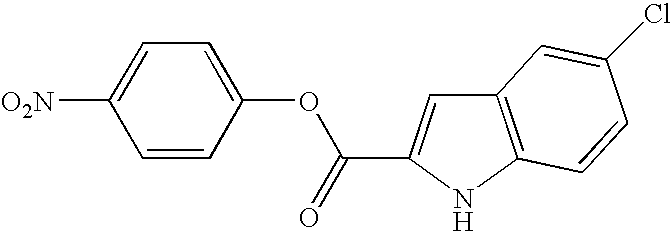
C1=C([O2N])C=CC(OC(=O)C2=CC3=C(N2)C=CC(Cl)=C3)=C1
